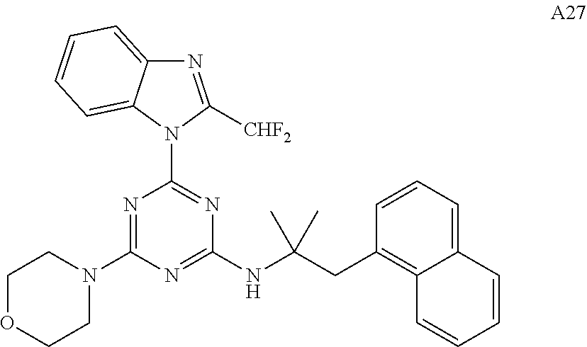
N1=C([CHF2])N(C2=NC(NC(CC3=C4C(=CC=C3)C=CC=C4)(C)C)=NC(N3CCOCC3)=N2)C2=CC=CC=C12
